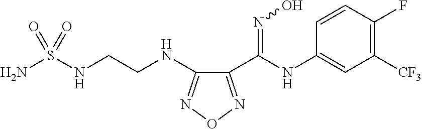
NS(NCCNC1=NON=C1C(=NO)NC1=CC([CF3])=C(F)C=C1)(=O)=O
